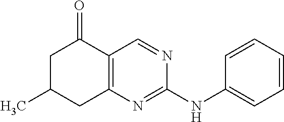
CC1CC2=C(C(=O)C1)C=NC(NC1=CC=CC=C1)=N2
